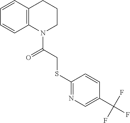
C12=C(C=CC=C1)CCCN2C(CSC1=NC=C(C(F)(F)F)C=C1)=O
